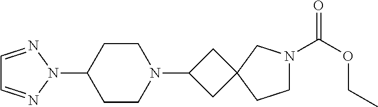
C1=NN(C2CCN(C3CC4(C3)CCN(C(OCC)=O)C4)CC2)N=C1
